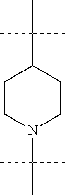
C1CN(C(C)(C)C)CCC1C(C)(C)C
